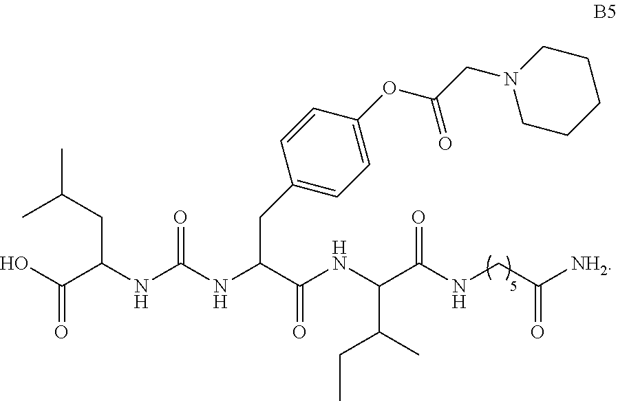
N(C(NC(C(NC(C(NCC([NH2])=O)=O)C(C)CC)=O)CC1=CC=C(OC(CN2CCCCC2)=O)C=C1)=O)C(CC(C)C)C(O)=O
